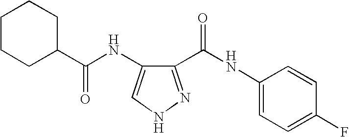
C1(C(NC2=CC=C(F)C=C2)=O)=NNC=C1NC(=O)C1CCCCC1
